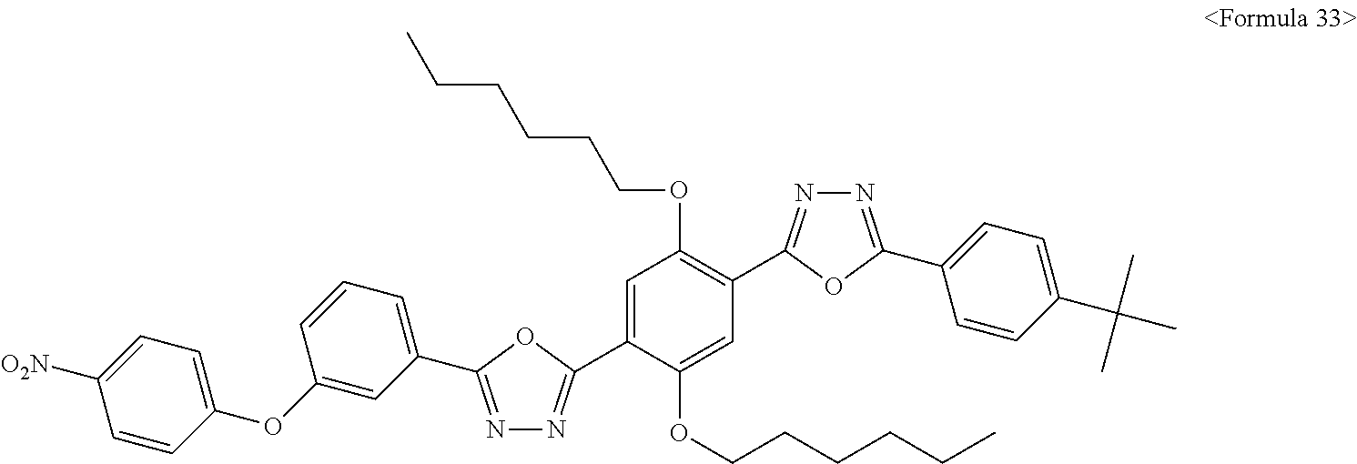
N1=C(C2=CC=CC(OC3=CC=C([O2N])C=C3)=C2)OC(C2=CC(OCCCCCC)=C(C3=NN=C(C4=CC=C(C(C)(C)C)C=C4)O3)C=C2OCCCCCC)=N1
